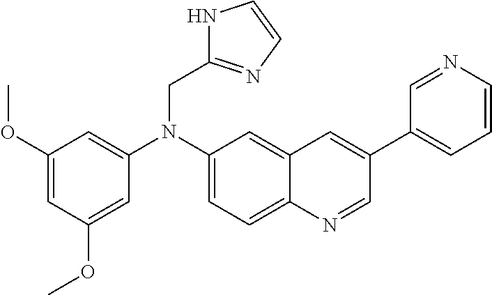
C1(OC)=CC(OC)=CC(N(C2=CC=C3C(=C2)C=C(C2=CC=CN=C2)C=N3)CC2=NC=CN2)=C1
